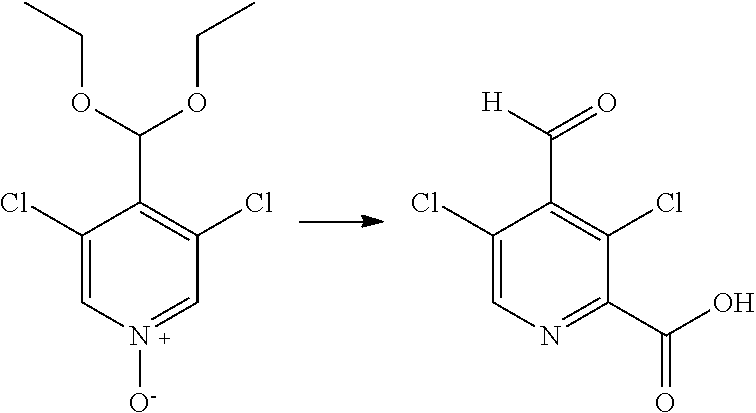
C1(Cl)=CN=C(C(O)=O)C(Cl)=C1C([H])=O.C1(Cl)=CN([O-])=CC(Cl)=C1C(OCC)OCC
